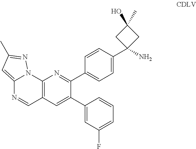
C12=CC(C)=NN1C1=C(C=N2)C=C(C2=CC(F)=CC=C2)C(C2=CC=C(C3(N)CC(C)(O)C3)C=C2)=N1
